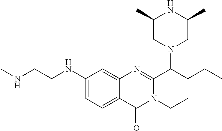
C1(NCCNC)=CC=C2C(=C1)N=C(C(CCC)N1CC(C)NC(C)C1)N(CC)C2=O
